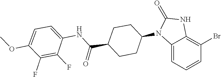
C1(=O)NC2=C(Br)C=CC=C2N1C1CCC(C(NC2=CC=C(OC)C(F)=C2F)=O)CC1
